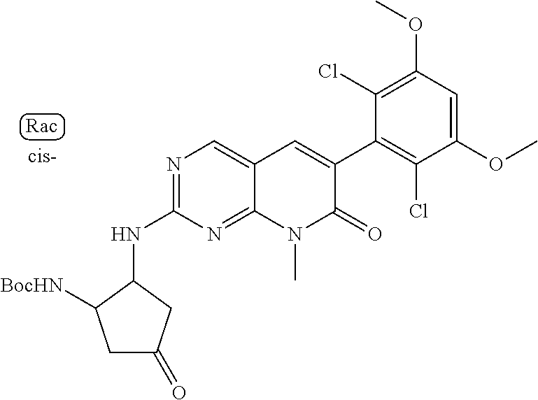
N1=C(NC2CC(=O)CC2[BocHN])N=C2C(=C1)C=C(C1=C(Cl)C(OC)=CC(OC)=C1Cl)C(=O)N2C
